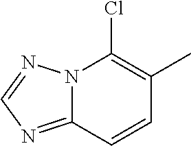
ClC1=C(C)C=CC2=NC=NN12
